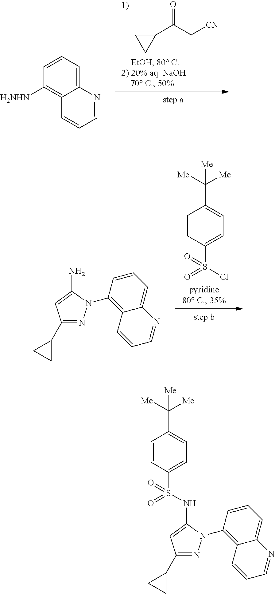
C1=CC([H2NHN])=C2C(=C1)N=CC=C2.C1(C(C[CN])=O)CC1.C1(C2CC2)=NN(C2=C3C(=CC=C2)N=CC=C3)C(N)=C1.C1=CC(S(Cl)(=O)=O)=CC=C1C([Me])([Me])[Me].C1=CC(S(=O)(=O)NC2=CC(C3CC3)=NN2C2=C3C(=CC=C2)N=CC=C3)=CC=C1C([Me])([Me])[Me]
